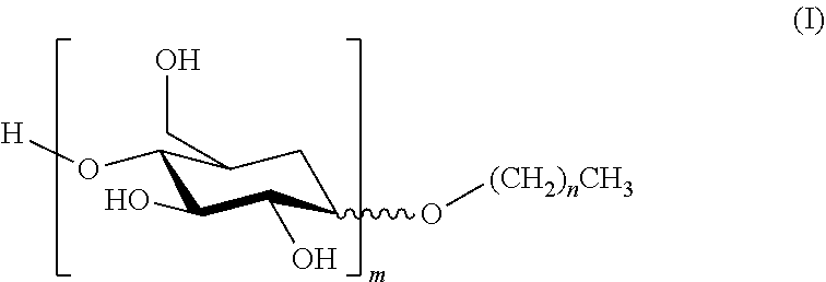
C1(O[H])C(O)C(O)C(O[(CH2)nCH3])CC1CO
